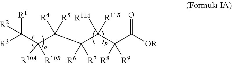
C(C(C(C(C(C(C([OR])=O)([R8])[R9])([R11B])[R11A])([R6])[R7])([R4])[R5])([R10A])[R10B])([R3])([R1])[R2]
